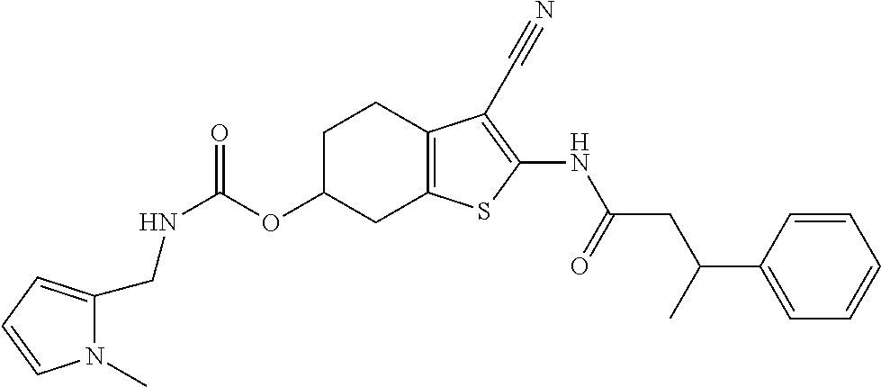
N(C(OC1CC2=C(CC1)C(C#N)=C(NC(CC(C1=CC=CC=C1)C)=O)S2)=O)CC1=CC=CN1C
